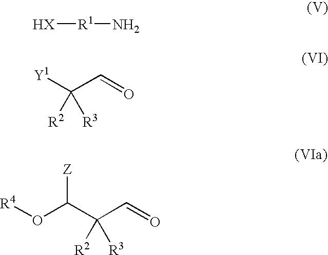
[HX][R1]N.O=CC([Y1])([R3])[R2].O=CC(C(O[R4])[Z])([R3])[R2]
